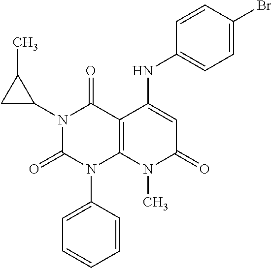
C1=CC(N2C3=C(C(=O)N(C4C(C)C4)C2=O)C(NC2=CC=C(Br)C=C2)=CC(=O)N3C)=CC=C1
